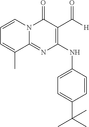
N(C1=C(C([H])=O)C(=O)N2C(=N1)C(C)=CC=C2)C1=CC=C(C(C)(C)C)C=C1
